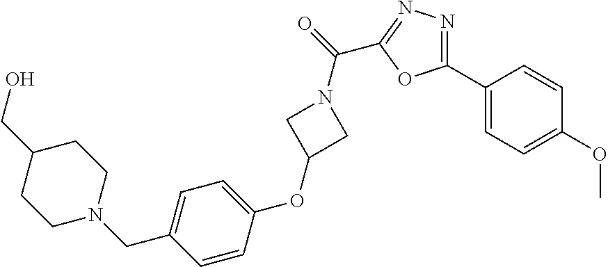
C1(C2=NN=C(C(N3CC(OC4=CC=C(CN5CCC(CO)CC5)C=C4)C3)=O)O2)=CC=C(OC)C=C1
